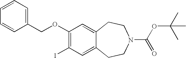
C1=CC(COC2=C(I)C=C3C(=C2)CCN(C(OC(C)(C)C)=O)CC3)=CC=C1
